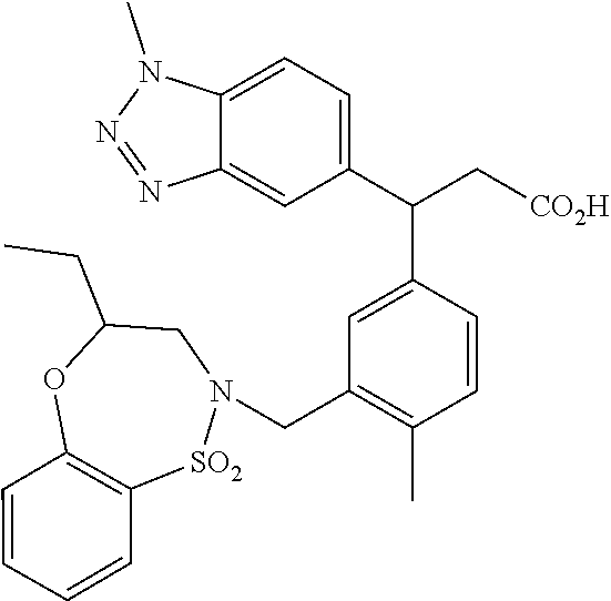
C12=CC=C(C(C[CO2H])C3=CC(CN4CC(CC)OC5=C([SO2]4)C=CC=C5)=C(C)C=C3)C=C1N=NN2C
